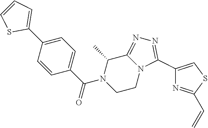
C1=C(C2=CC=CS2)C=CC(C(N2CCN3C(=NN=C3C3=CSC(C=C)=N3)C2C)=O)=C1
